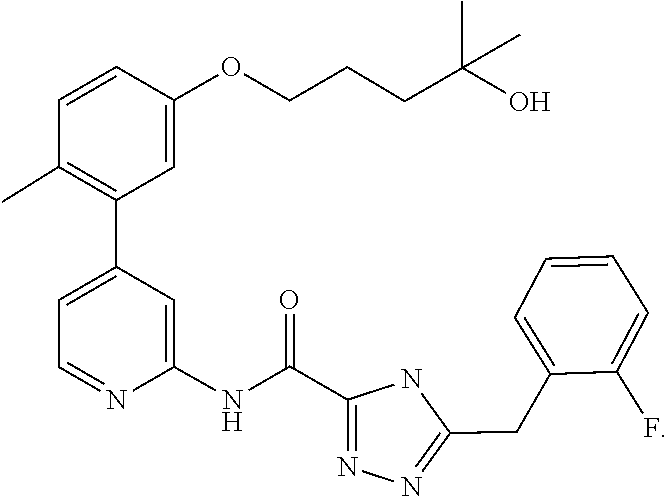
C1(OCCCC(O)(C)C)=CC(C2=CC=NC(NC(C3=NN=C(CC4=CC=CC=C4F)N3)=O)=C2)=C(C)C=C1
